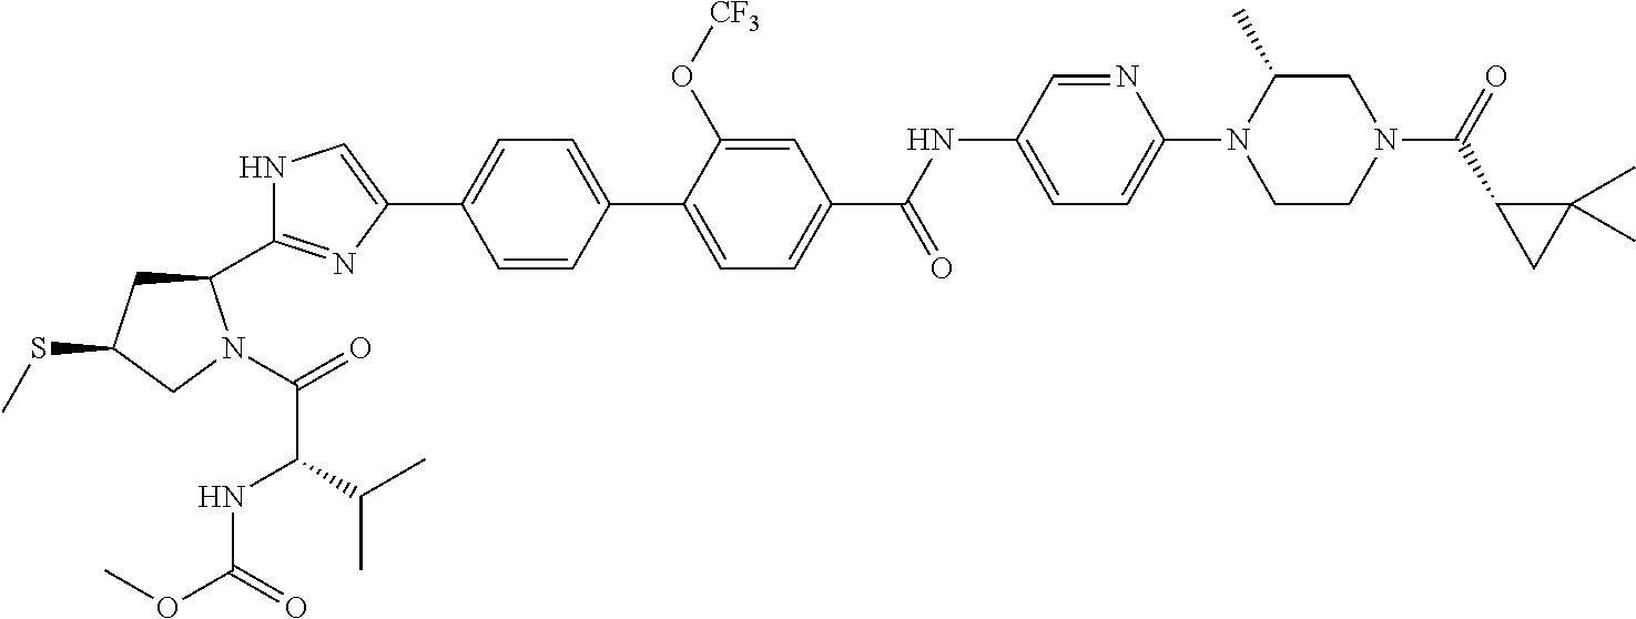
N1C(C2CC(SC)CN2C(=O)C(C(C)C)NC(OC)=O)=NC(C2=CC=C(C3=CC=C(C(NC4=CC=C(N5CCN(C(=O)C6C(C)(C)C6)CC5C)N=C4)=O)C=C3O[CF3])C=C2)=C1
